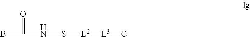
C(NS[L2][L3]C)(B)=O
